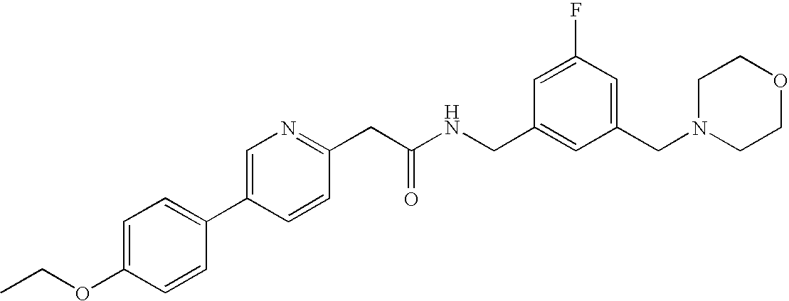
C1(OCC)=CC=C(C2=CN=C(CC(NCC3=CC(CN4CCOCC4)=CC(F)=C3)=O)C=C2)C=C1
